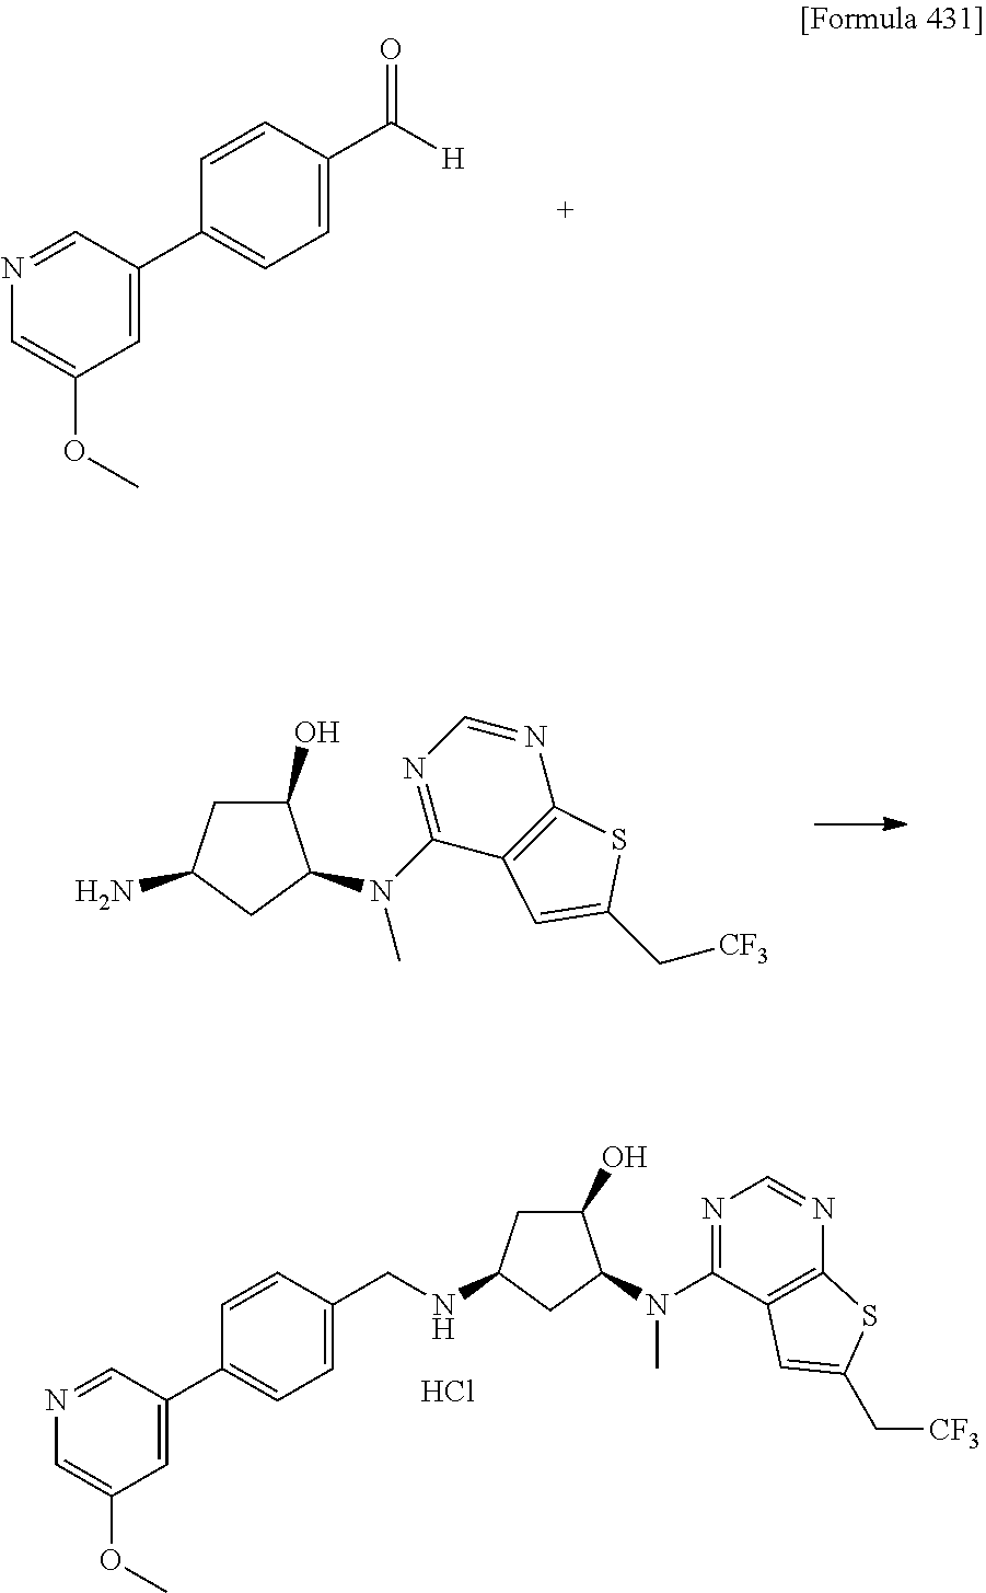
N1=CC(C2=CC=C(C([H])=O)C=C2)=CC(OC)=C1.C1(O)CC(N)CC1N(C1=NC=NC2=C1C=C(C[CF3])S2)C.N1=CC(C2=CC=C(CNC3CC(O)C(N(C)C4=NC=NC5=C4C=C(C[CF3])S5)C3)C=C2)=CC(OC)=C1.Cl
